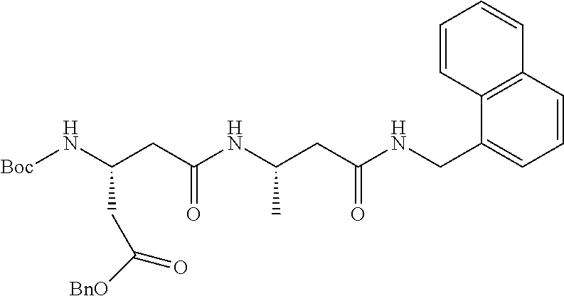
[Boc]NC(CC(NC(CC(NCC1=CC=CC2=C1C=CC=C2)=O)C)=O)CC([BnO])=O
